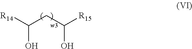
[R14]C(O)CC([R15])O
